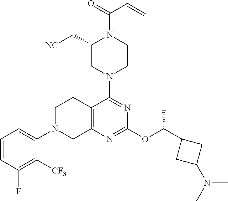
C1=CC(F)=C([CF3])C(N2CC3=C(CC2)C(N2CCN(C(=O)C=C)C(C[NC])C2)=NC(OC(C2CC(N(C)C)C2)C)=N3)=C1
